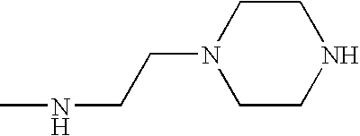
CNCCN1CCNCC1
